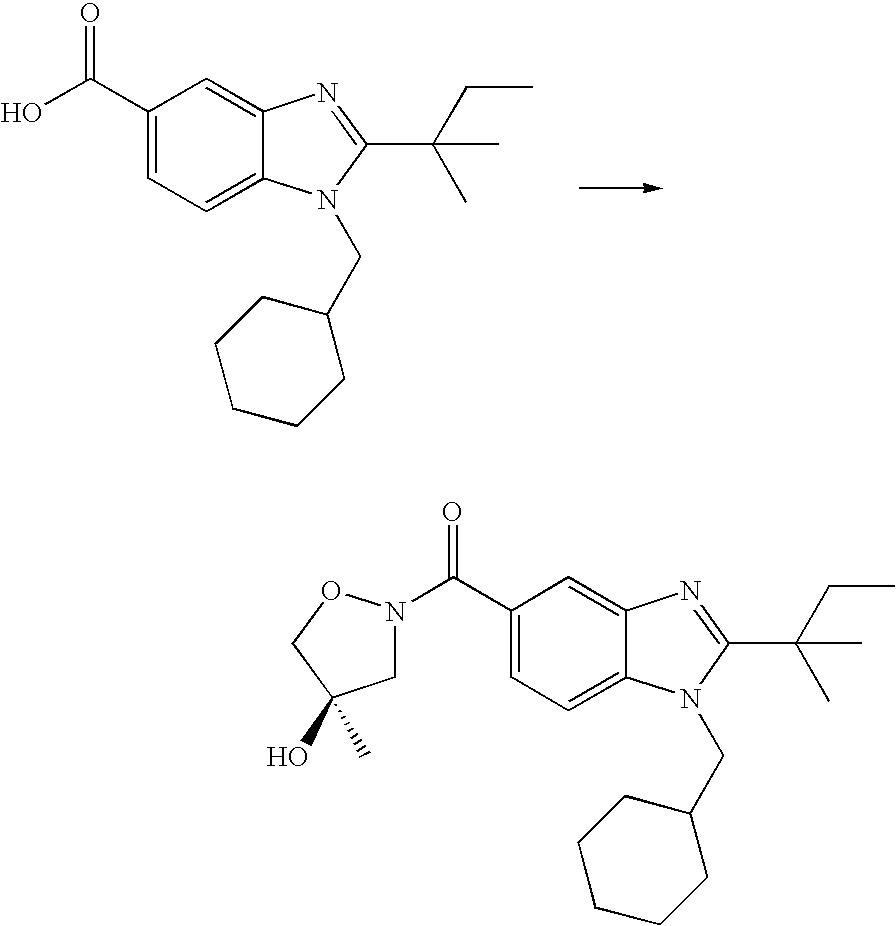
OC(C1=CC=C2C(=C1)N=C(C(CC)(C)C)N2CC1CCCCC1)=O.C(C1=CC=C2C(=C1)N=C(C(CC)(C)C)N2CC1CCCCC1)(=O)N1CC(O)(C)CO1
